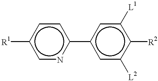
c1nc(-c2cc([L2])c([R2])c([L1])c2)ccc1[R1]
